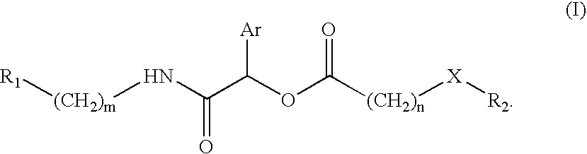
N(C(C(OC([(CH2)n][X][R2])=O)[Ar])=O)[(CH2)m][R1]
